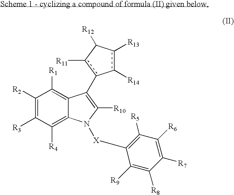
C1([R2])=C([R3])C([R4])=C2C(=C1[R1])C(c1c([R11])C([R12])c([R13])c-1[R14])=C([R10])N2[X]C1=C([R5])C([R6])=C([R7])C([R8])=C1[R9]
